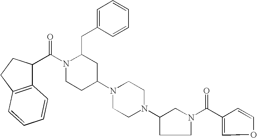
C(N1CCC(N2CCN(C3CCN(C(C4=COC=C4)=O)C3)CC2)CC1CC1=CC=CC=C1)(=O)C1C2=C(CC1)C=CC=C2
